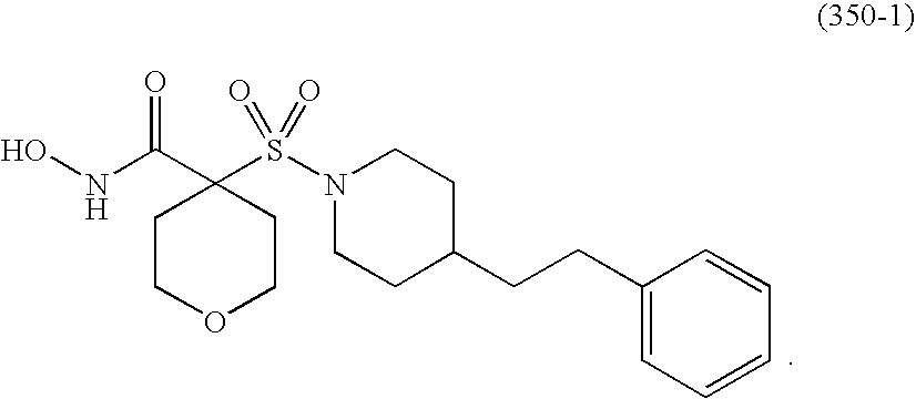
C1(C(NO)=O)(S(N2CCC(CCC3=CC=CC=C3)CC2)(=O)=O)CCOCC1
